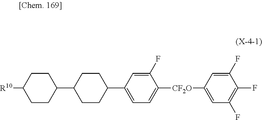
C1([R10])CCC(C2CCC(C3=CC=C([CF2O]C4=CC(F)=C(F)C(F)=C4)C(F)=C3)CC2)CC1
